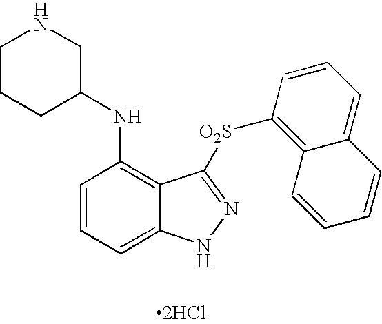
[2HCl].C1=CC(NC2CNCCC2)=C2C(=C1)NN=C2[O2S]C1=C2C(=CC=C1)C=CC=C2
